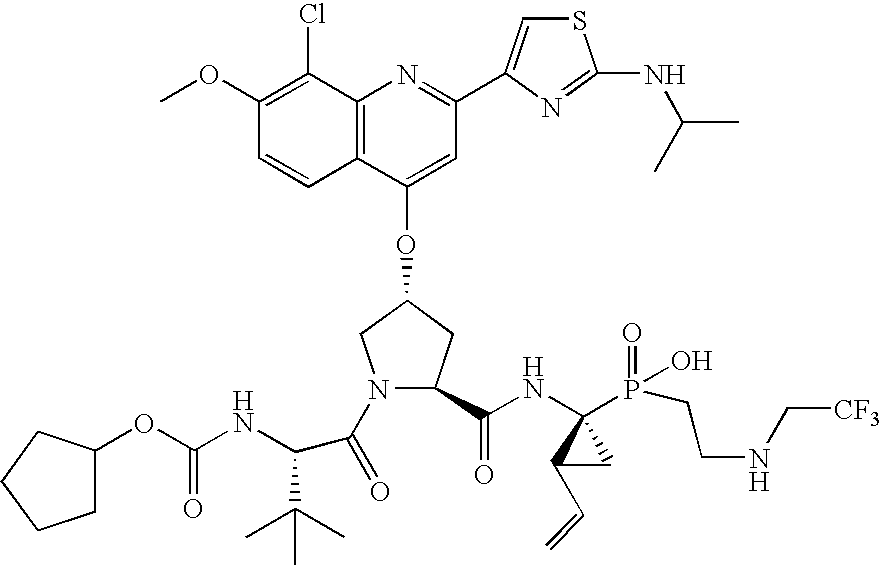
C12=C(C(Cl)=C(OC)C=C1)N=C(C1=CSC(NC(C)C)=N1)C=C2OC1CN(C(C(NC(=O)OC2CCCC2)C(C)(C)C)=O)C(C(NC2(P(=O)(O)CCNC[CF3])C(C=C)C2)=O)C1
